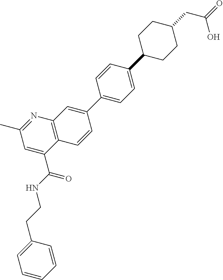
N(C(=O)C1=CC(C)=NC2=C1C=CC(C1=CC=C(C3CCC(CC(=O)O)CC3)C=C1)=C2)CCC1=CC=CC=C1
